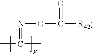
N(OC(=O)[R42])=C(C)C
